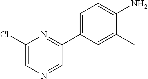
NC1=CC=C(C2=NC(Cl)=CN=C2)C=C1C
